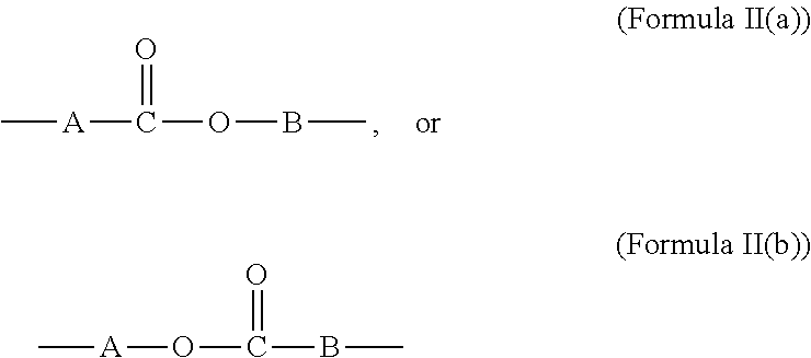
C[A]C(OBC)=O.C[A]OC(BC)=O
